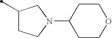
C1(C)CCN(C2CCOCC2)C1
